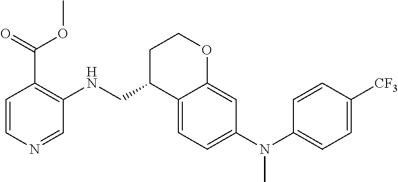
C1=CN=CC(NCC2C3=CC=C(N(C4=CC=C([CF3])C=C4)C)C=C3OCC2)=C1C(=O)OC
